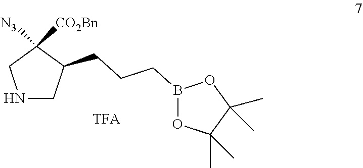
N1CC(CCCB2OC(C)(C)C(C)(C)O2)C([CO2Bn])([N3])C1
